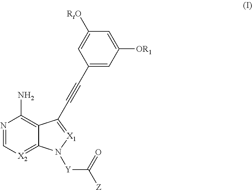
C1([RtO])=CC(C#CC2=[X1]N([Y]C([Z])=O)C3=[X2]C=NC(N)=C32)=CC([OR1])=C1
